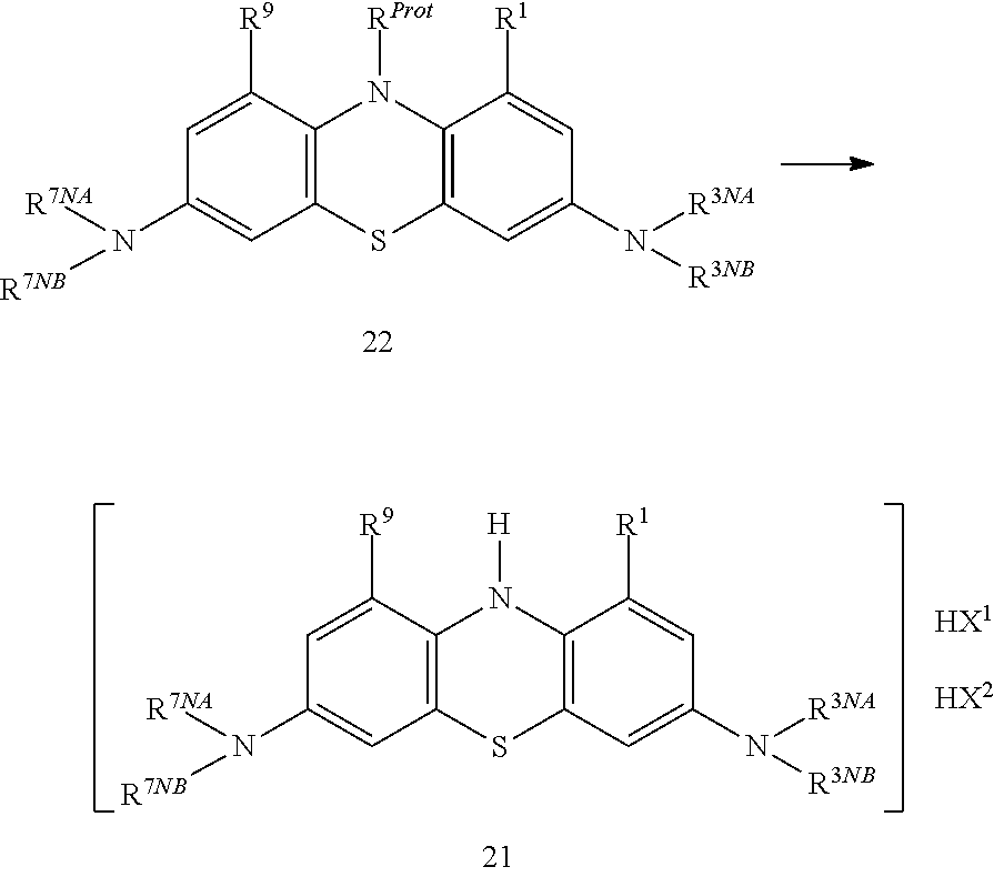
C1=C([R9])C2=C(C=C1N([R7NB])[R7NA])SC1=C(C([R1])=CC(N([R3NB])[R3NA])=C1)N2[RProt].[HX1].[HX2].C1=C([R9])C2=C(C=C1N([R7NB])[R7NA])SC1=C(N2[H])C([R1])=CC(N([R3NB])[R3NA])=C1
